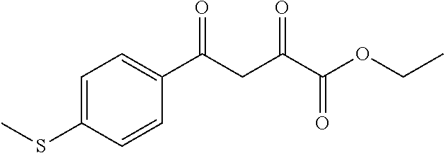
C1=C(SC)C=CC(C(CC(C(OCC)=O)=O)=O)=C1
